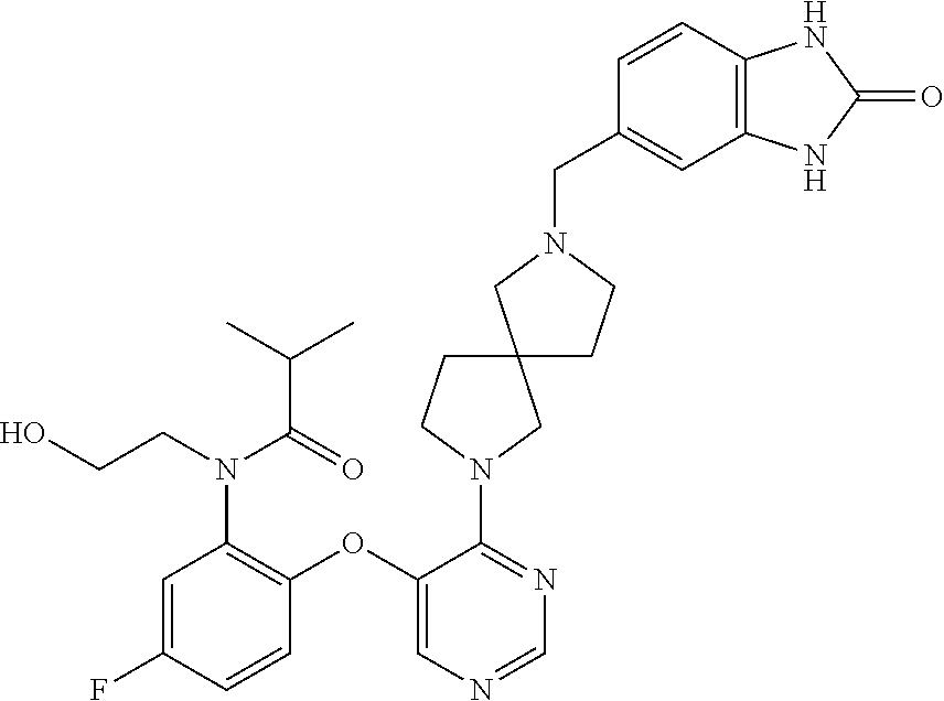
C1=C(F)C=CC(OC2=CN=CN=C2N2CC3(CC2)CCN(CC2=CC4=C(C=C2)NC(=O)N4)C3)=C1N(C(=O)C(C)C)CCO
